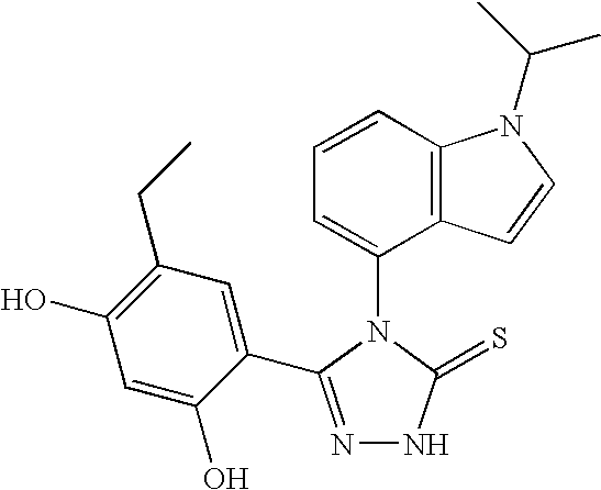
N1=C(C2=CC(CC)=C(O)C=C2O)N(C2=CC=CC3=C2C=CN3C(C)C)C(=S)N1
